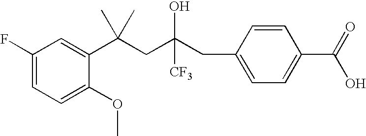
C1=C(OC)C(C(CC(CC2=CC=C(C(O)=O)C=C2)([CF3])O)(C)C)=CC(F)=C1
